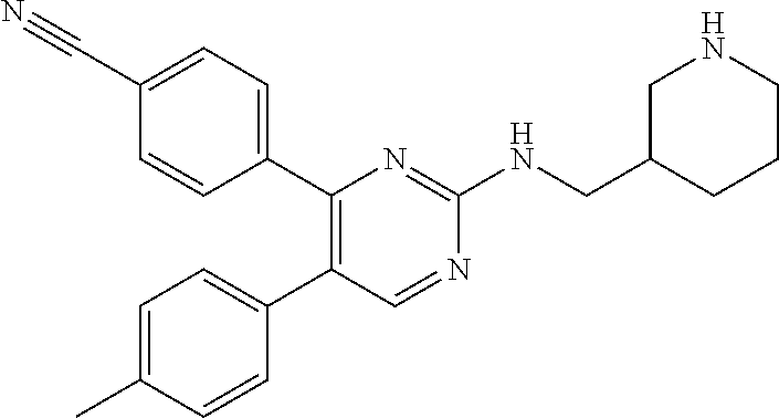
C1(C#N)=CC=C(C2=C(C3=CC=C(C)C=C3)C=NC(NCC3CCCNC3)=N2)C=C1
